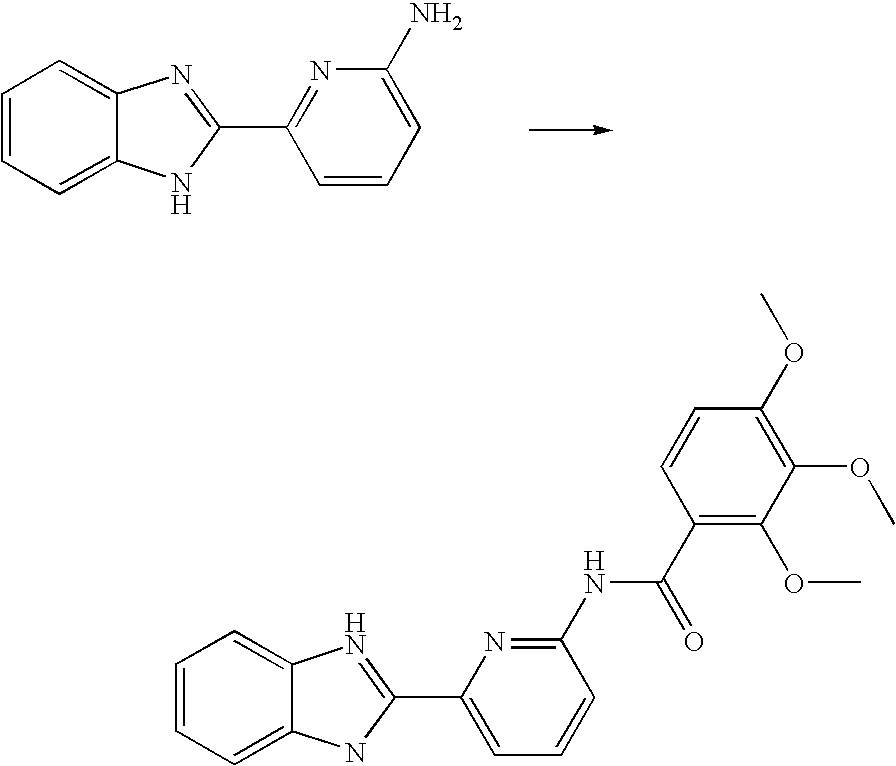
C1=CC=C2C(=C1)N=C(C1=NC(N)=CC=C1)N2.C1=CC=C2C(=C1)N=C(C1=CC=CC(NC(=O)C3=C(OC)C(OC)=C(OC)C=C3)=N1)N2
